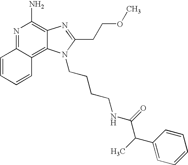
N1=C2C(=C3C(=C1N)N=C(CCOC)N3CCCCNC(C(C1=CC=CC=C1)C)=O)C=CC=C2
